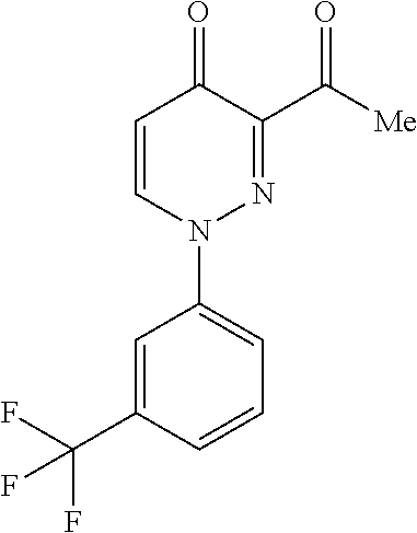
N1(C2=CC=CC(C(F)(F)F)=C2)N=C(C([Me])=O)C(=O)C=C1
